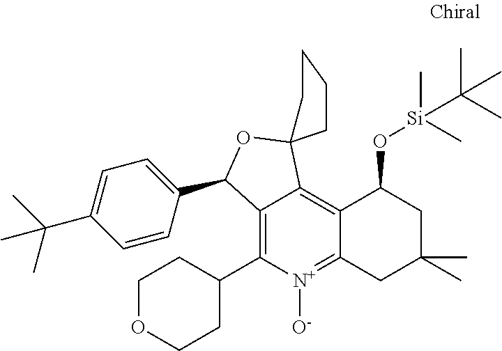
C12=C(C3CCOCC3)[N+]([O-])=C3C(=C1C1(OC2C2=CC=C(C(C)(C)C)C=C2)CCCC1)C(O[Si](C)(C)C(C)(C)C)CC(C)(C)C3
